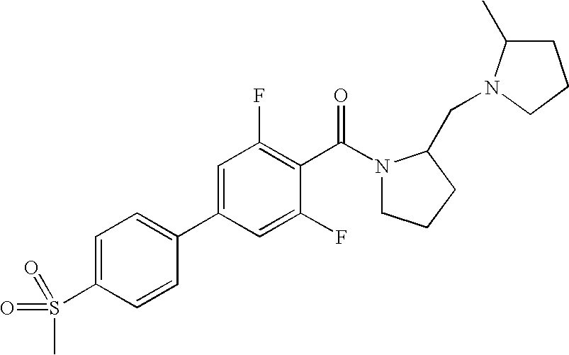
C1(S(=O)(C)=O)=CC=C(C2=CC(F)=C(C(=O)N3CCCC3CN3C(C)CCC3)C(F)=C2)C=C1
